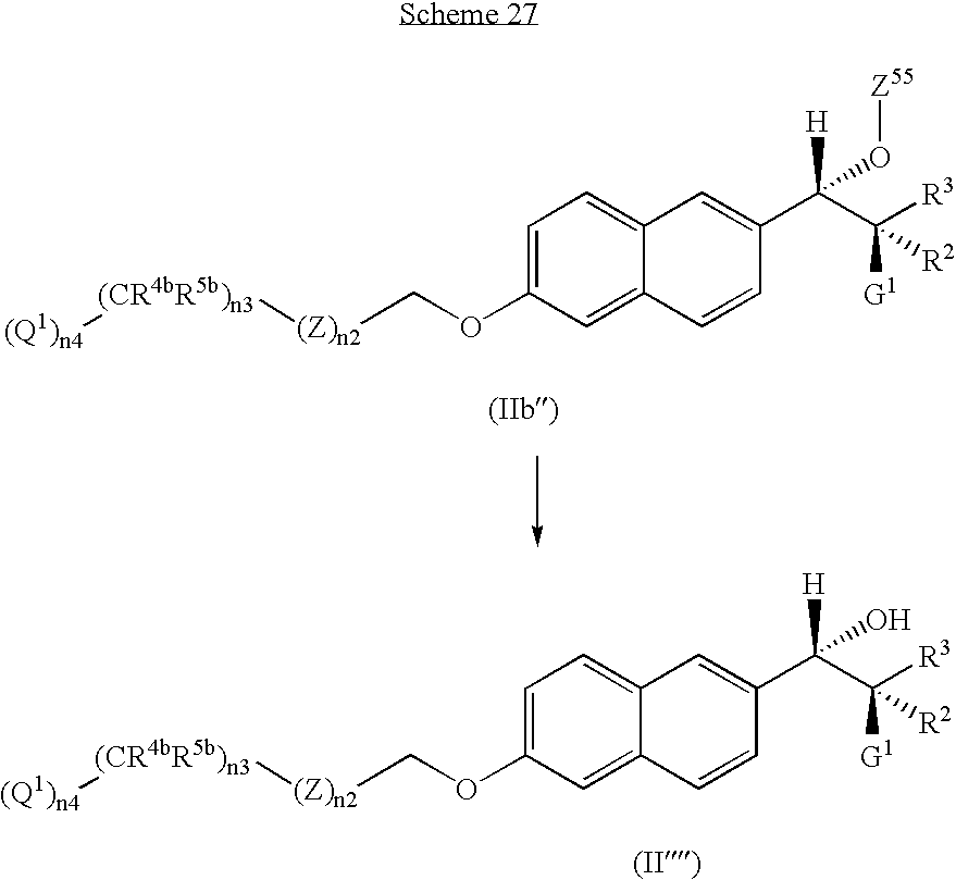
C1=C(OC[(Z)n2][(CR4bR5b)n3][(Q1)n4])C=C2C(=C1)C=C(C(C([R3])([G1])[R2])([H])O)C=C2.C1=C(OC[(Z)n2][(CR4bR5b)n3][(Q1)n4])C=C2C(=C1)C=C(C(C([R3])([G1])[R2])([H])O[Z55])C=C2
